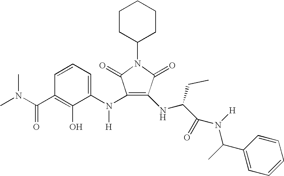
C1(N(C2=CC=CC(C(N(C)C)=O)=C2O)[H])=C(NC(C(=O)N([H])C(C)C2=CC=CC=C2)CC)C(=O)N(C2CCCCC2)C1=O
